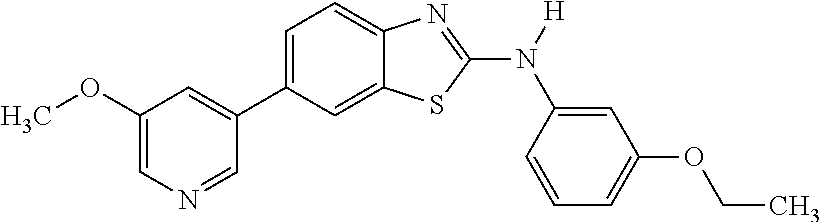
C1(OC)=CN=CC(C2=CC=C3C(=C2)SC(N([H])C2=CC(OCC)=CC=C2)=N3)=C1
